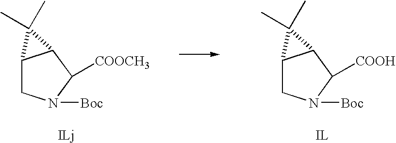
[IL].[ILj].[COOCH3]C1N([Boc])CC2C1C2(C)C.[COOH]C1N([Boc])CC2C1C2(C)C
